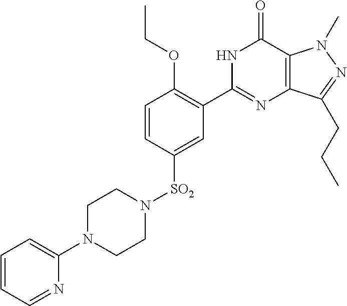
C1=CC([SO2]N2CCN(C3=CC=CC=N3)CC2)=CC(C2=NC3=C(C(=O)N2)N(C)N=C3CCC)=C1OCC
